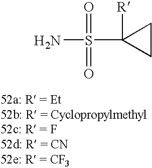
S(N)(C1([R])CC1)(=O)=O
